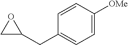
C1(CC2OC2)=CC=C([OMe])C=C1
